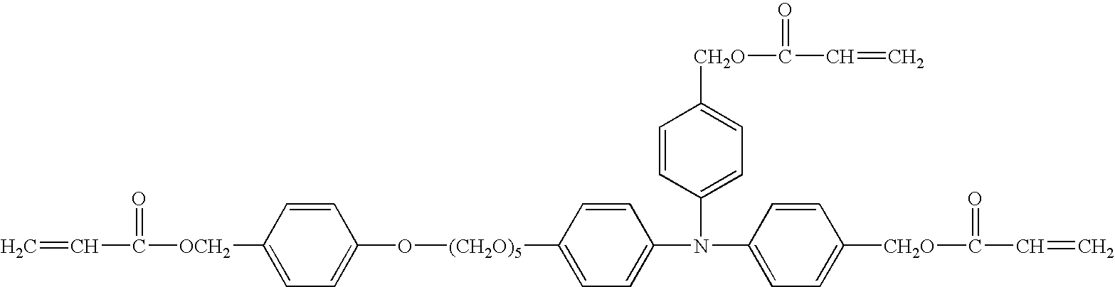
C=CC([OCH2]C1=CC=C(O[(CH2O)5]C2=CC=C(N(C3=CC=C([CH2O]C(C=C)=O)C=C3)C3=CC=C([CH2O]C(C=C)=O)C=C3)C=C2)C=C1)=O
